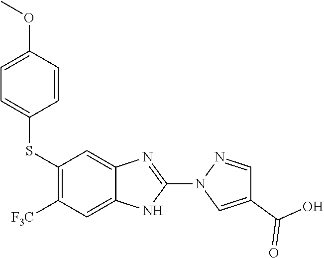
O(C)C1=CC=C(SC2=C([F3C])C=C3NC(N4C=C(C(O)=O)C=N4)=NC3=C2)C=C1
